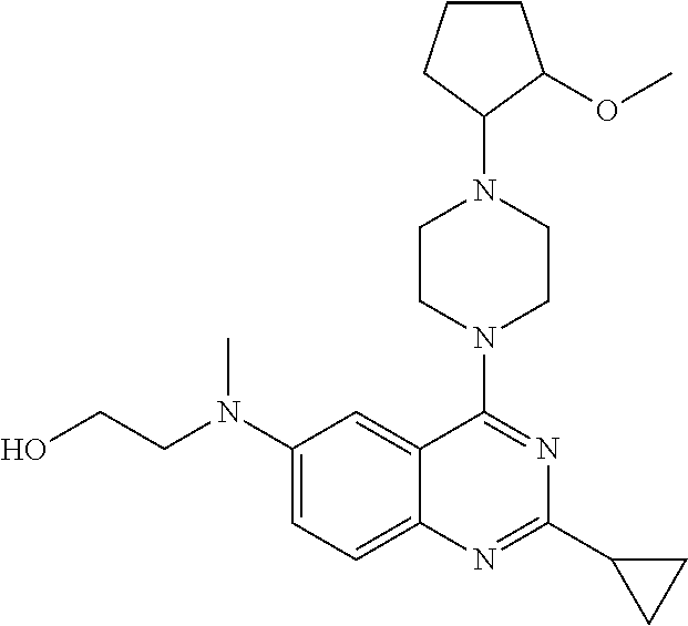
C12=CC=C(N(CCO)C)C=C1C(N1CCN(C3C(OC)CCC3)CC1)=NC(C1CC1)=N2
